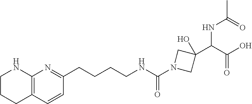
C(CNC(N1CC(C(C(O)=O)NC(=O)C)(O)C1)=O)CCC1=NC2=C(C=C1)CCCN2
